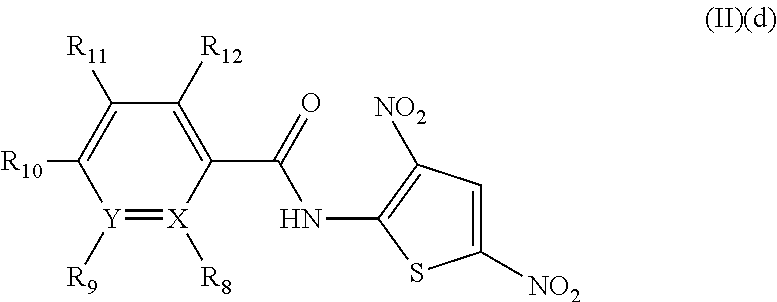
C1([R12])=C(C(=O)NC2=C([NO2])C=C([NO2])S2)[X]([R8])=[Y]([R9])C([R10])=C1[R11]
